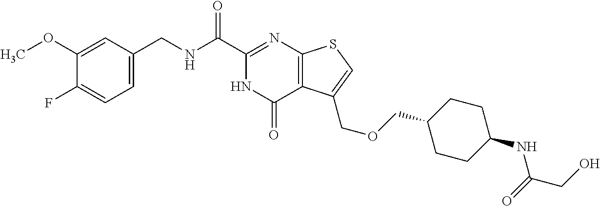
C1=C(CNC(C2=NC3=C(C(=O)N2)C(COCC2CCC(NC(=O)CO)CC2)=CS3)=O)C=C(OC)C(F)=C1
